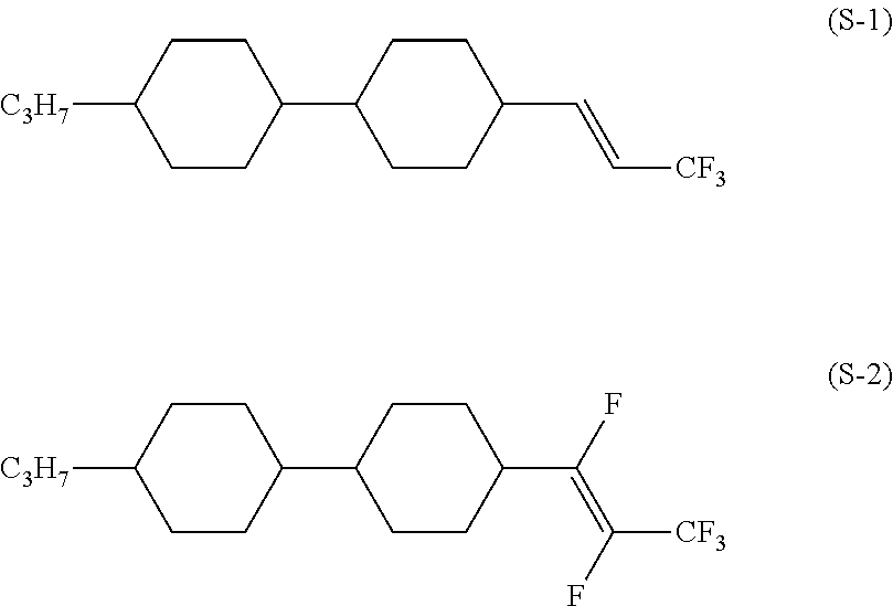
C1CC(C2CCC(C=C[CF3])CC2)CCC1[C3H7].C1CC(C2CCC(C(=C([CF3])F)F)CC2)CCC1[C3H7]
